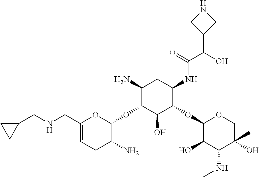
C(NCC1=CCC(N)C(OC2C(O)C(OC3C(O)C(NC)C(O)(C)CO3)C(NC(C(O)C3CNC3)=O)CC2N)O1)C1CC1
